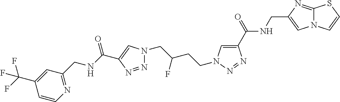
C1(C(NCC2=CN3C(=N2)SC=C3)=O)=CN(CCC(CN2N=NC(C(NCC3=NC=CC(C(F)(F)F)=C3)=O)=C2)F)N=N1
